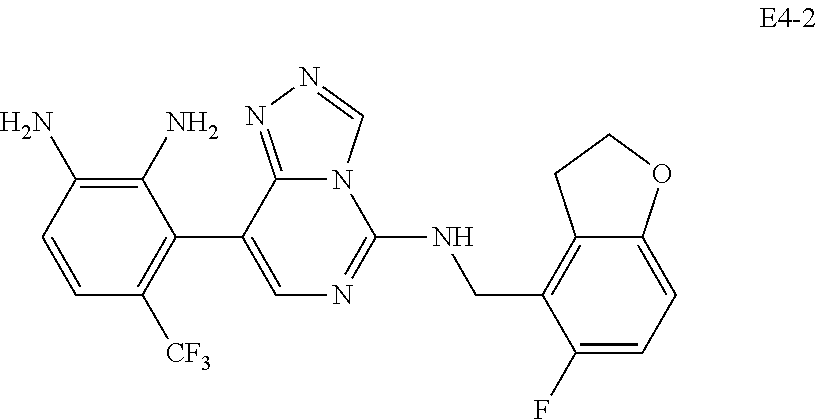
C1=CC(N)=C(N)C(C2=CN=C(NCC3=C4C(=CC=C3F)OCC4)N3C2=NN=C3)=C1[CF3]
